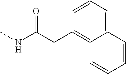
C(C(NC)=O)C1=C2C(=CC=C1)C=CC=C2
